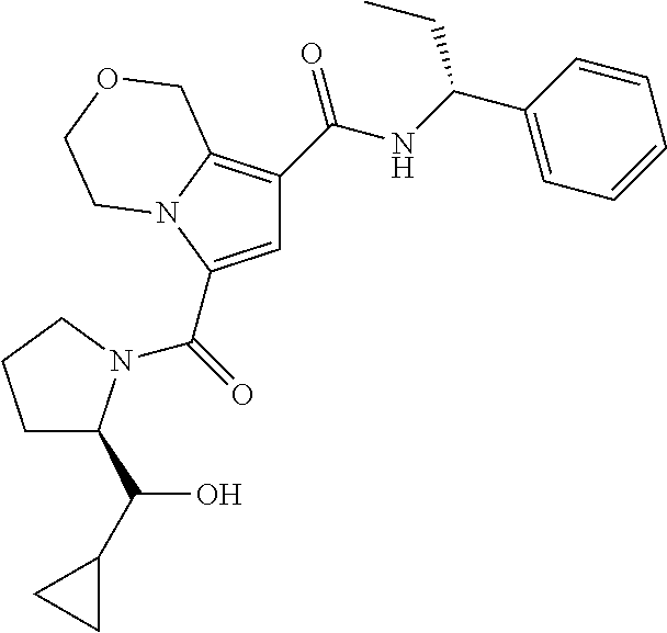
C1=C(C(=O)N2C(C(C3CC3)O)CCC2)N2C(=C1C(NC(C1=CC=CC=C1)CC)=O)COCC2
